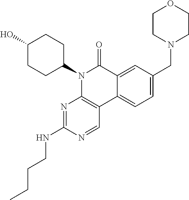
CCCCNC1=NC2=C(C=N1)C1=CC=C(CN3CCOCC3)C=C1C(=O)N2C1CCC(O)CC1
